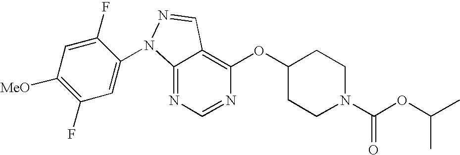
C12=NC=NC(OC3CCN(C(=O)OC(C)C)CC3)=C1C=NN2C1=CC(F)=C([MeO])C=C1F
